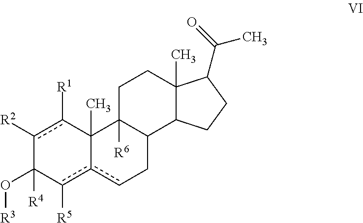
c1([R2])c([R1])C2(C)c(c([R5])C1(O[R3])[R4])cCC1C2([R6])CCC2(C)C1CCC2C(=O)C
